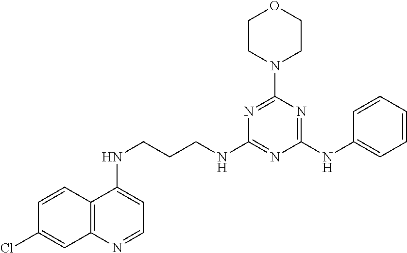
C1=CC2=C(C=C1Cl)N=CC=C2NCCCNC1=NC(NC2=CC=CC=C2)=NC(N2CCOCC2)=N1
